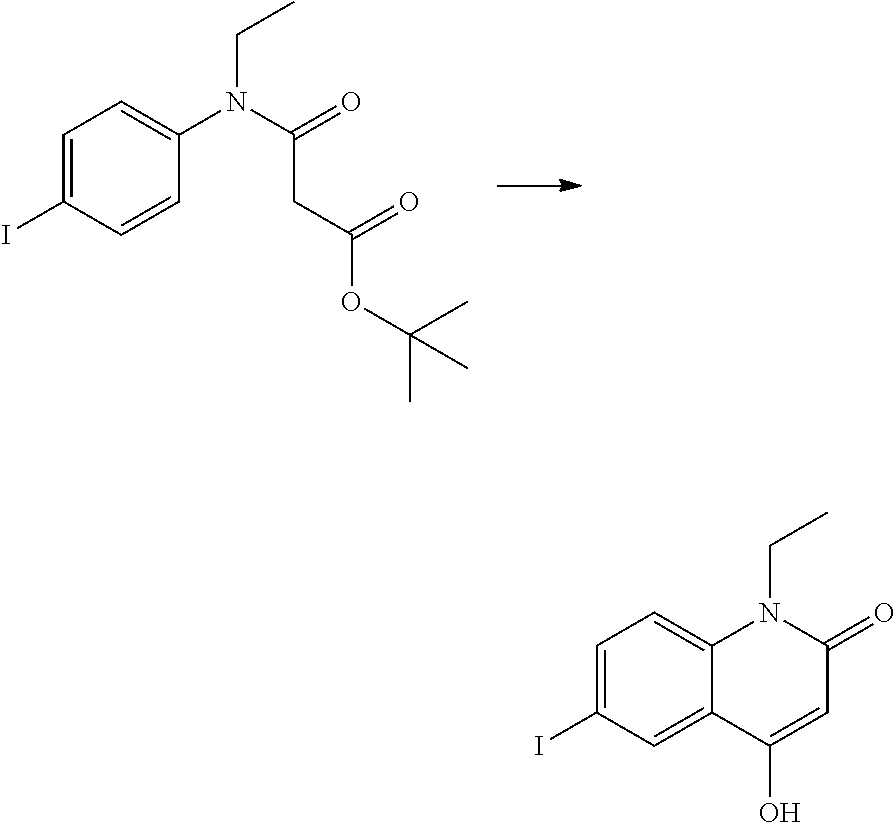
C1=C(I)C=CC(N(CC)C(=O)CC(OC(C)(C)C)=O)=C1.C1=C(I)C=C2C(=C1)N(CC)C(=O)C=C2O
